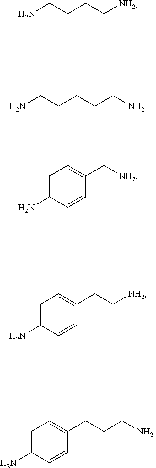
NC1=CC=C(CC[NH2])C=C1.NC1=CC=C(CCC[NH2])C=C1.NCCCC[NH2].NCCCCC[NH2].NC1=CC=C(C[NH2])C=C1
